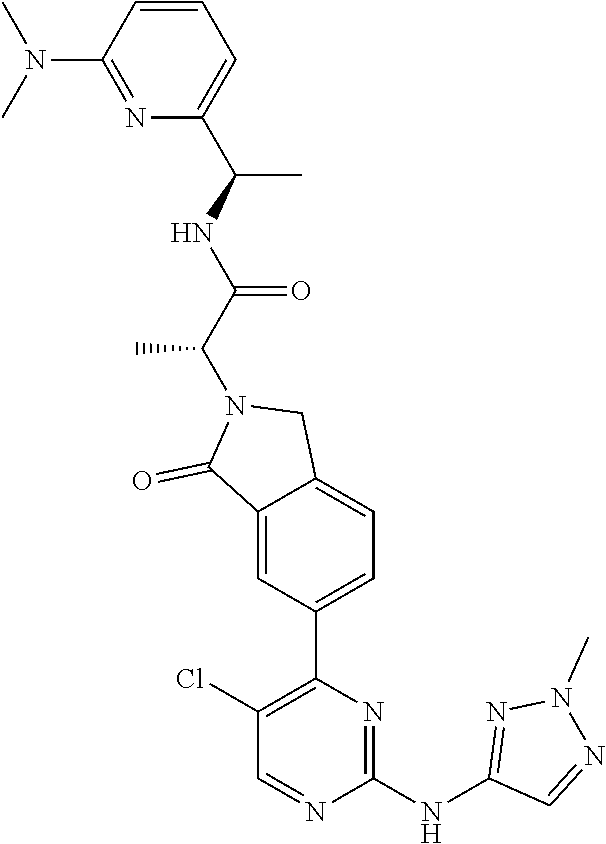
N1=C(N(C)C)C=CC=C1C(NC(C(N1C(=O)C2=CC(C3=C(Cl)C=NC(NC4=NN(C)N=C4)=N3)=CC=C2C1)C)=O)C
